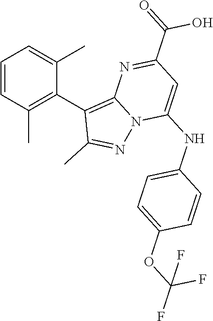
C1=CC(C)=C(C2=C3N(N=C2C)C(NC2=CC=C(OC(F)(F)F)C=C2)=CC(C(=O)O)=N3)C(C)=C1
